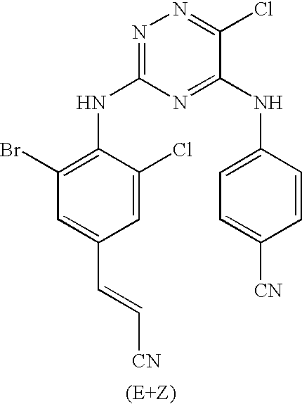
N1=C(NC2=C(Br)C=C(C=C[CN])C=C2Cl)N=C(NC2=CC=C([CN])C=C2)C(Cl)=N1
